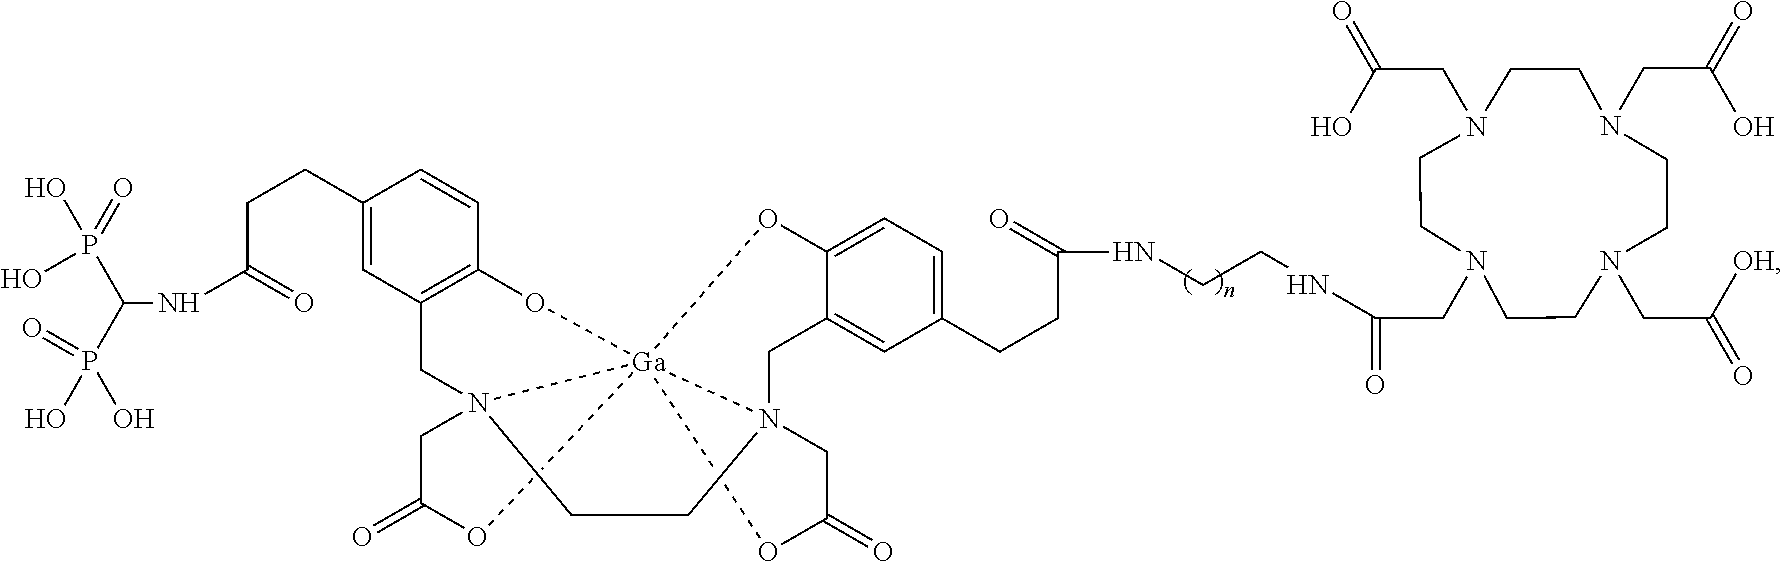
C1(CCC(NC(P(=O)(O)O)P(O)(O)=O)=O)=CC2=C(C=C1)O[Ga]1345N(C2)(CC(=O)O1)CCN3(CC1=CC(CCC(=O)NCCNC(CN2CCN(CC(=O)O)CCN(CC(O)=O)CCN(CC(=O)[OH])CC2)=O)=CC=C1O4)CC(=O)O5
